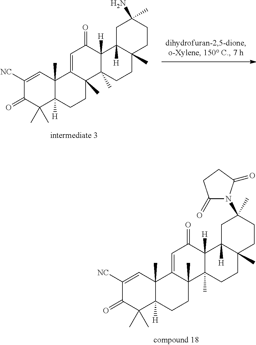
C1(=O)C(C)(C)C2([H])C(C)(C=C1[NC])C1=CC(=O)C3([H])C(C)(C1(C)CC2)CCC1(C)C3([H])CC(N)(C)CC1.C1(=O)C(C)(C)C2([H])C(C)(C=C1[NC])C1=CC(=O)C3([H])C(C)(C1(C)CC2)CCC1(C)C3([H])CC(C)(N2C(=O)CCC2=O)CC1
